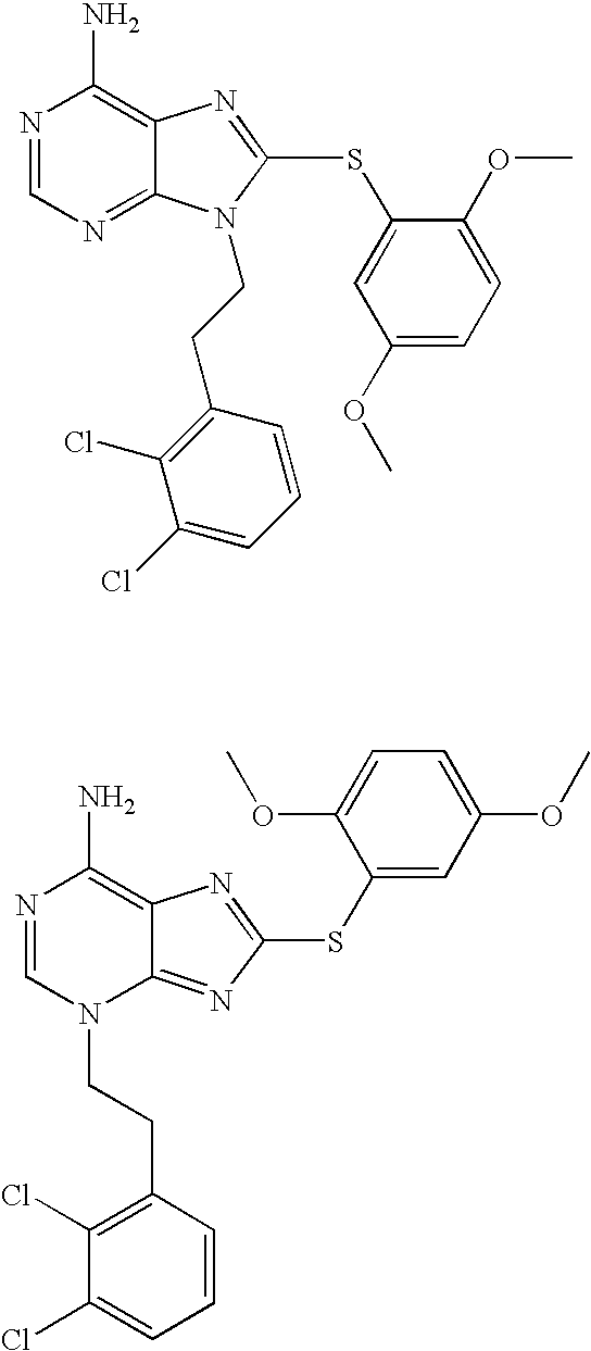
C12=NC=NC(N)=C1N=C(SC1=CC(OC)=CC=C1OC)N2CCC1=C(Cl)C(Cl)=CC=C1.C12=NC(SC3=CC(OC)=CC=C3OC)=NC1=C(N)N=CN2CCC1=C(Cl)C(Cl)=CC=C1
